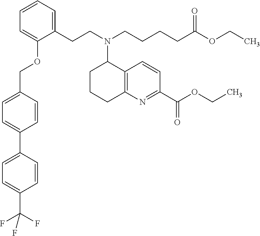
C1(CCN(CCCCC(OCC)=O)C2CCCC3=C2C=CC(C(OCC)=O)=N3)=CC=CC=C1OCC1=CC=C(C2=CC=C(C(F)(F)F)C=C2)C=C1
